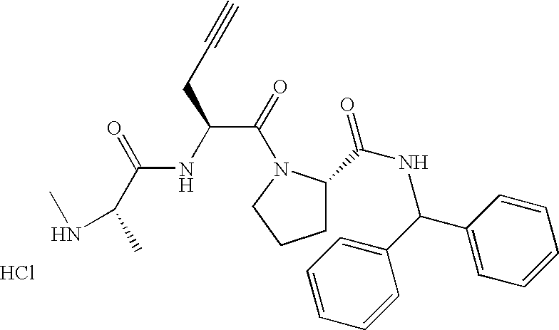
Cl.C1CCN(C(=O)C(NC(C(C)NC)=O)CC#C)C1C(NC(C1=CC=CC=C1)C1=CC=CC=C1)=O
